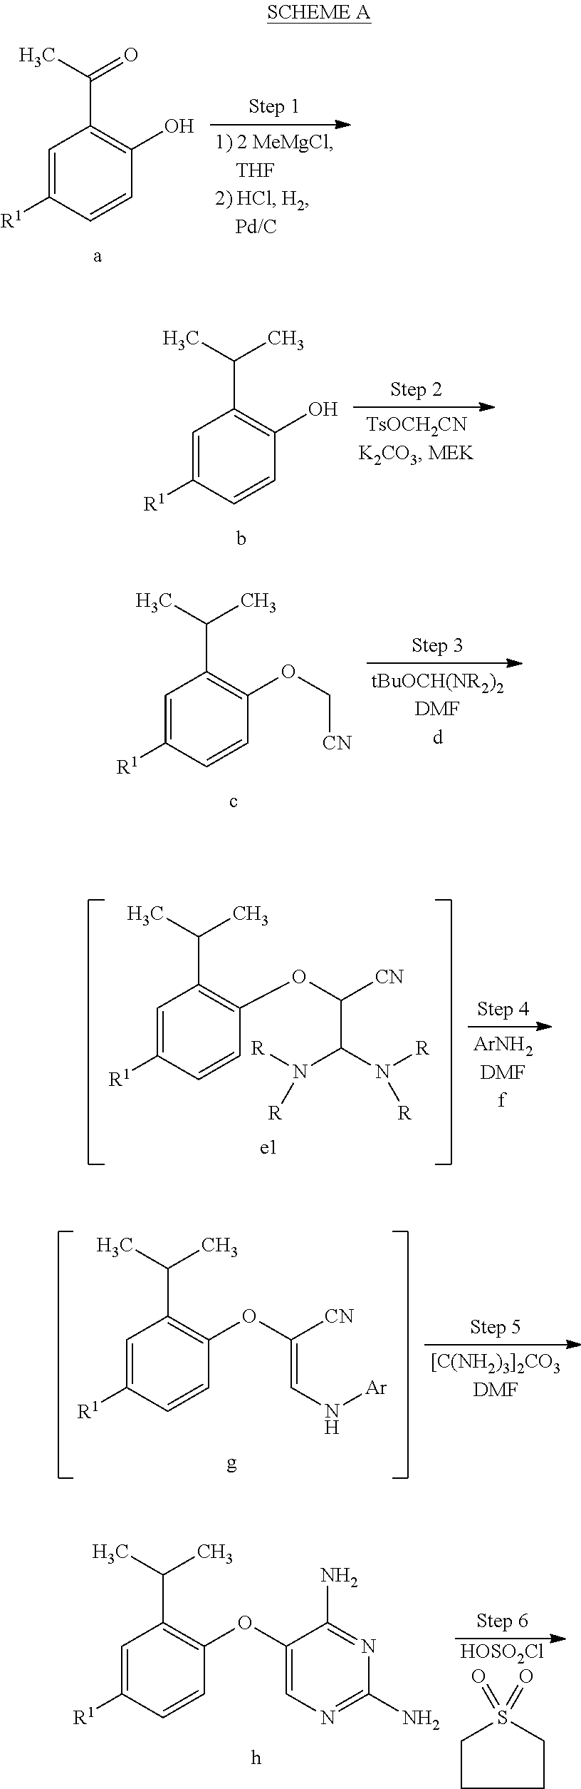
C1=C([R1])C=CC(O)=C1C(C)=O.C1=C([R1])C=CC(O)=C1C(C)C.C1=C([R1])C=CC(OC[CN])=C1C(C)C.C1=C([R1])C=CC(OC([CN])C(N([R])[R])N([R])[R])=C1C(C)C.C1=C([R1])C=CC(OC(=CN[Ar])[CN])=C1C(C)C.C1=C([R1])C=CC(OC2=CN=C(N)N=C2N)=C1C(C)C.[HOSO2Cl].C1CCCS1(=O)=O
